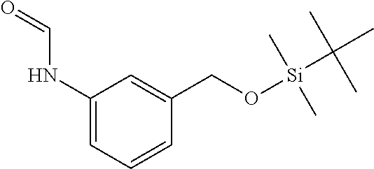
C1(NC=O)=CC=CC(CO[Si](C)(C)C(C)(C)C)=C1
